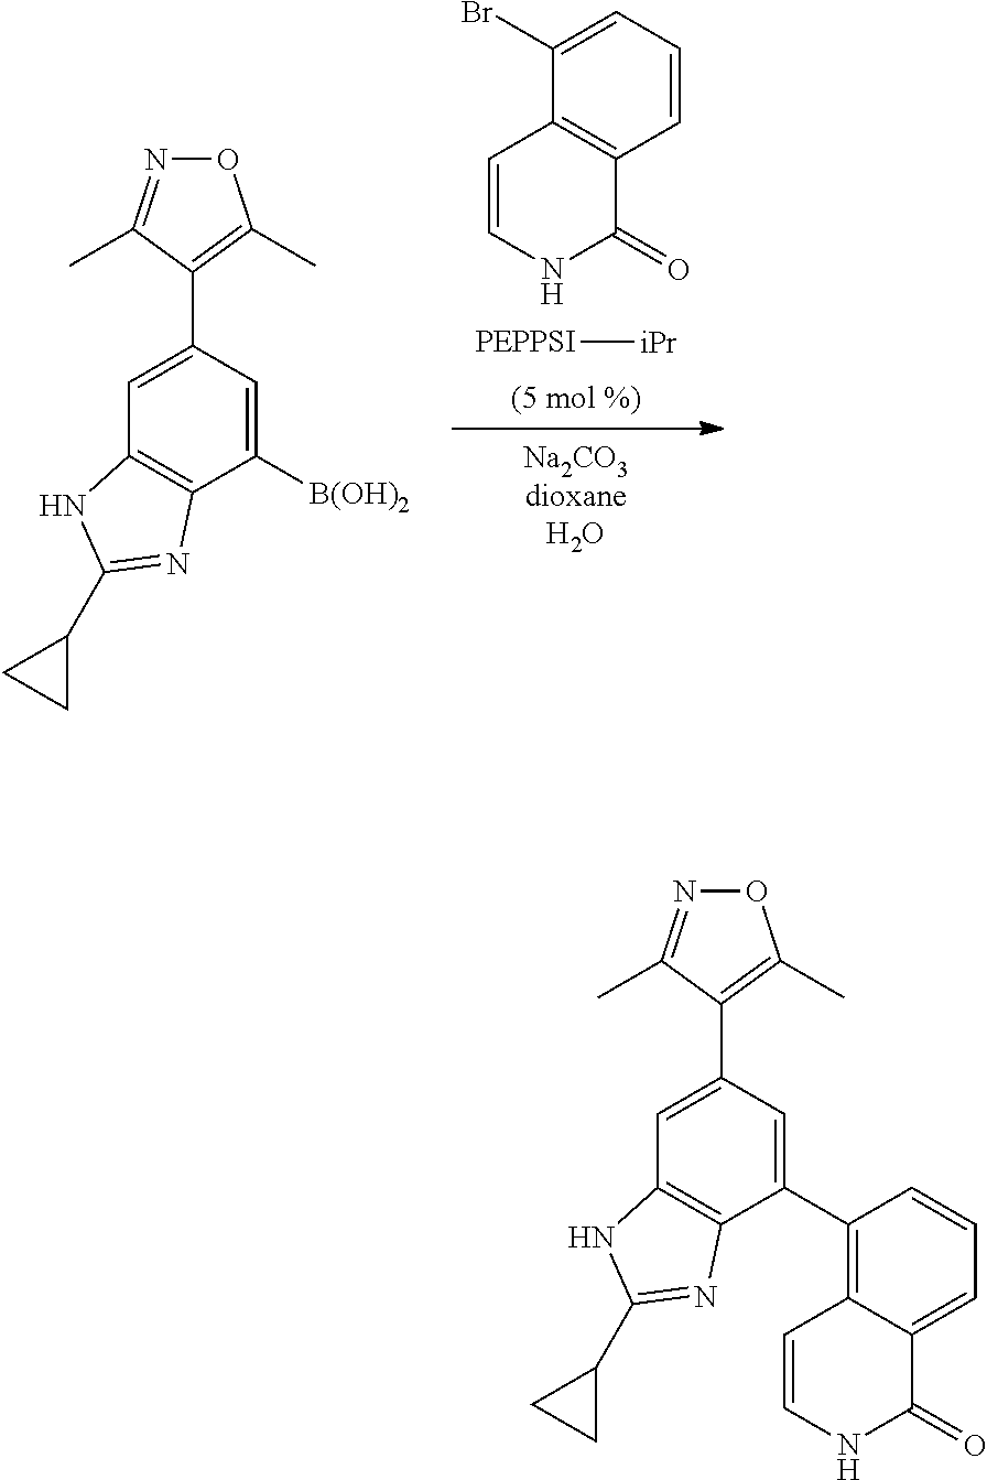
[PEPPSI][iPr].C12=C(C=CC=C1Br)C(=O)NC=C2.C12=C(C([B(OH)2])=CC(C3=C(C)ON=C3C)=C1)N=C(C1CC1)N2.C12=C(C(C3=C4C(=CC=C3)C(=O)NC=C4)=CC(C3=C(C)ON=C3C)=C1)N=C(C1CC1)N2
